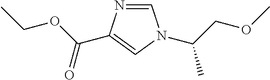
C1=NC(C(OCC)=O)=CN1C(COC)C
